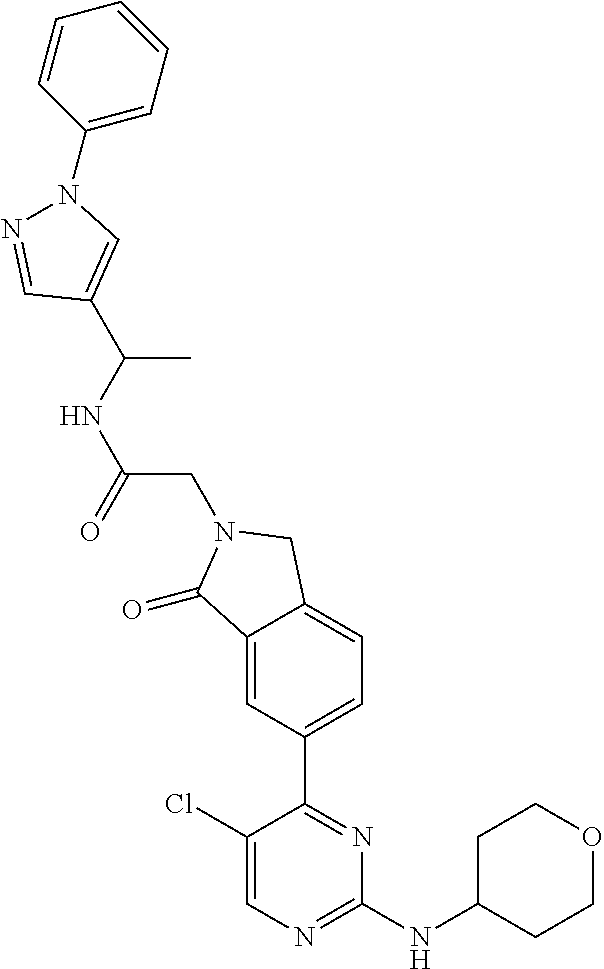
C1(=O)C2=CC(C3=NC(NC4CCOCC4)=NC=C3Cl)=CC=C2CN1CC(NC(C)C1=CN(C2=CC=CC=C2)N=C1)=O
